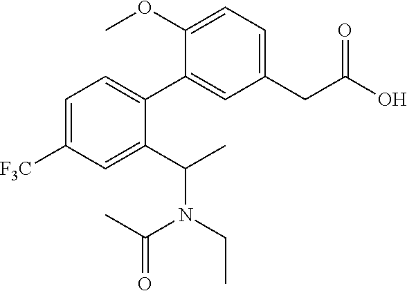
C1(C2=CC=C([F3C])C=C2C(N(CC)C(C)=O)C)=CC(CC(O)=O)=CC=C1OC
